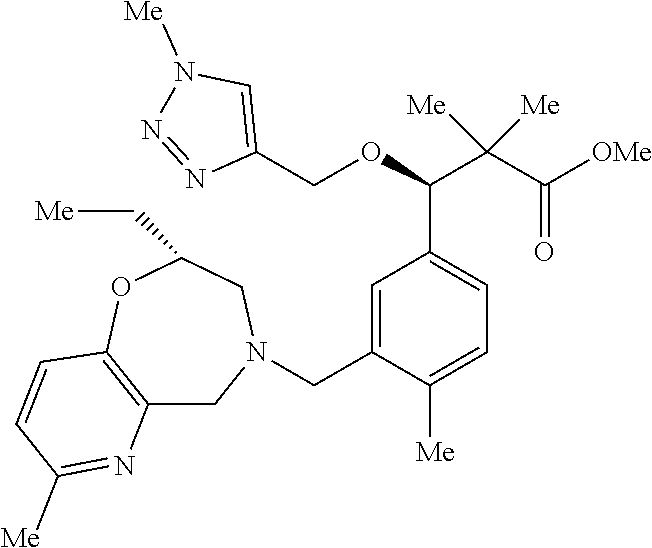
C1=C(CN2CC3=C(OC(C[Me])C2)C=CC([Me])=N3)C([Me])=CC=C1C(OCC1=CN([Me])N=N1)C(C([OMe])=O)([Me])[Me]
